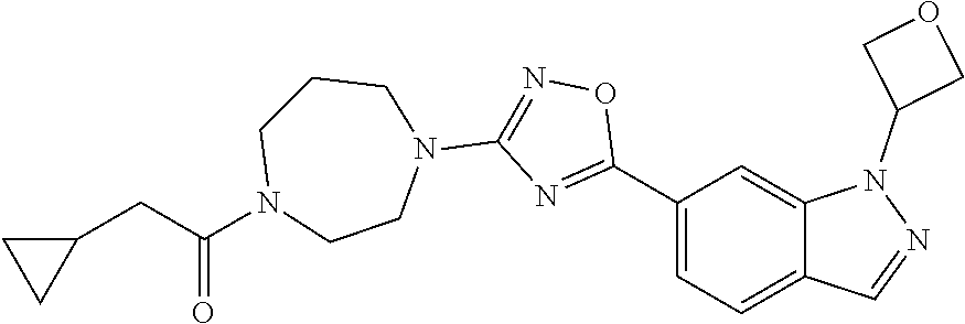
C1(C2=NC(N3CCCN(C(=O)CC4CC4)CC3)=NO2)=CC=C2C(=C1)N(C1COC1)N=C2
